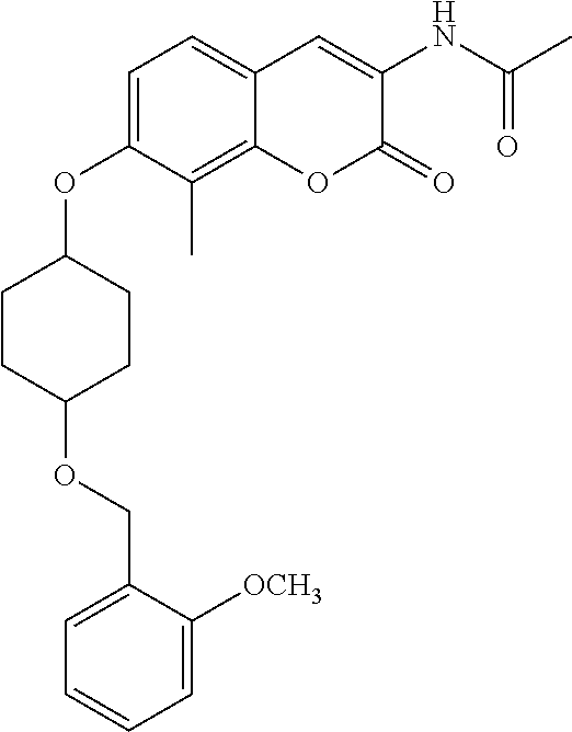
C1CC(OCC2=CC=CC=C2[OCH3])CCC1OC1=CC=C2C=C(NC(=O)C)C(=O)OC2=C1C
